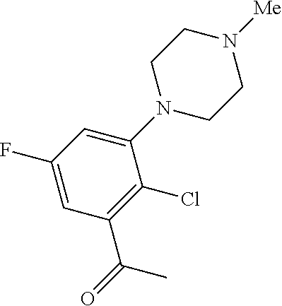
C1(F)=CC(C(C)=O)=C(Cl)C(N2CCN([Me])CC2)=C1
